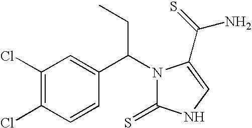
C1(Cl)=C(Cl)C=CC(C(N2C(=S)NC=C2C(=S)N)CC)=C1
